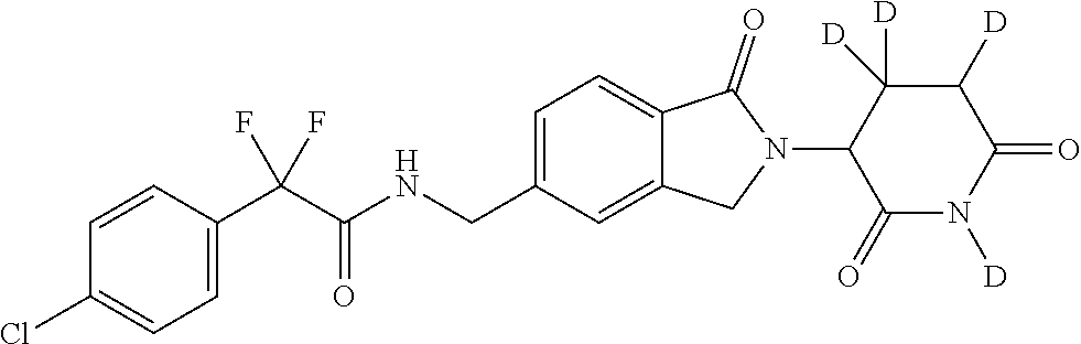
C1=CC(C(C(NCC2=CC=C3C(=C2)CN(C2C(=O)N([D])C(=O)C([D])C2([D])[D])C3=O)=O)(F)F)=CC=C1Cl
